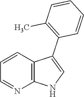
C1=CC2=C(N=C1)NC=C2C1=C(C)C=CC=C1
